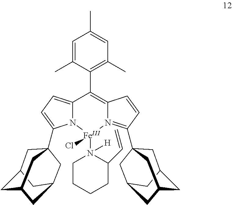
C1=C(C)C(C2=C3N(=C(C45CC6CC(CC(C4)C6)C5)C=C3)[Fe](N3([H])CCCCC3C=C)(Cl)N3C2=CC=C3C23CC4CC(CC(C2)C4)C3)=C(C)C=C1C
